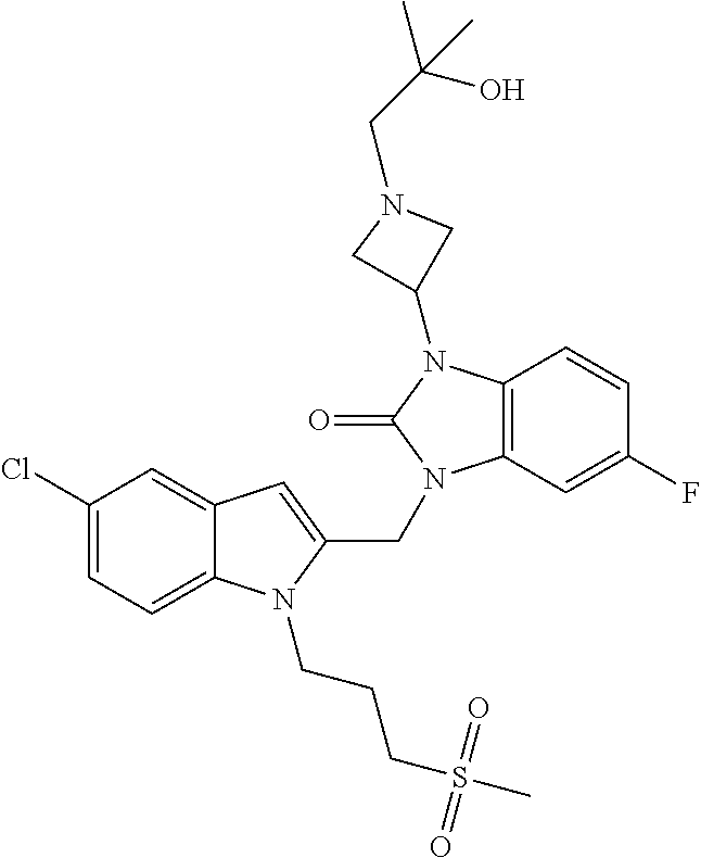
C12=CC(Cl)=CC=C1N(CCCS(=O)(=O)C)C(CN1C3=C(N(C4CN(CC(O)(C)C)C4)C1=O)C=CC(F)=C3)=C2
